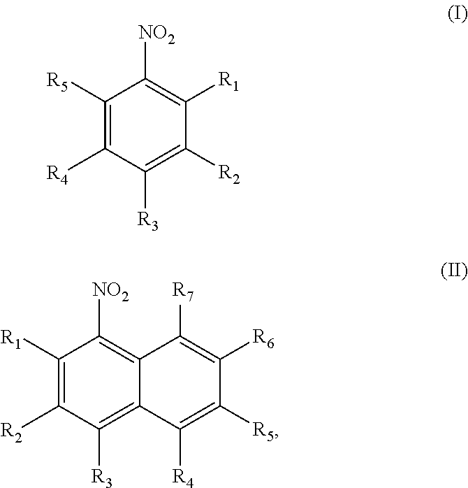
C1([R5])=C([R4])C([R3])=C([R2])C([R1])=C1[NO2].C1([R1])=C([R2])C([R3])=C2C(=C1[NO2])C([R7])=C([R6])C([R5])=C2[R4]
